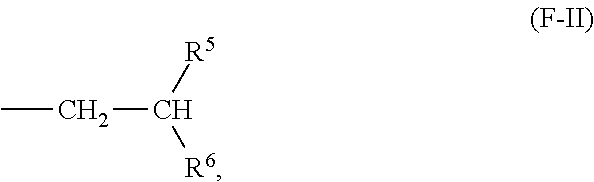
CCC([R5])[R6]
